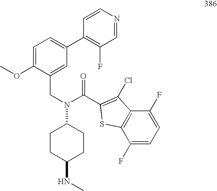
C(N(C1CCC(NC)CC1)C(C1=C(Cl)C2=C(S1)C(F)=CC=C2F)=O)C1=CC(C2=C(F)C=NC=C2)=CC=C1OC
